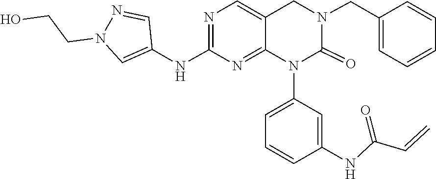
C(=C)C(NC1=CC(N2C(=O)N(CC3=CC=CC=C3)CC3=CN=C(NC4=CN(CCO)N=C4)N=C23)=CC=C1)=O
